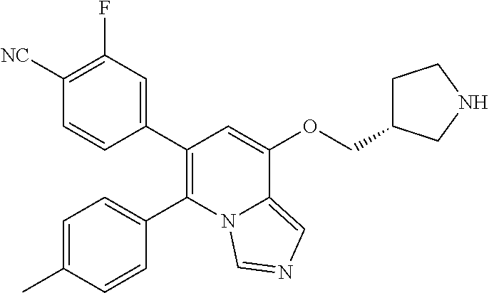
C1(C2=C(C3=CC=C(C)C=C3)N3C(=CN=C3)C(OCC3CCNC3)=C2)=CC(F)=C([NC])C=C1
